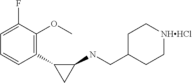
N(C1C(C2=C(OC)C(F)=CC=C2)C1)CC1CC[NHHCl]CC1
